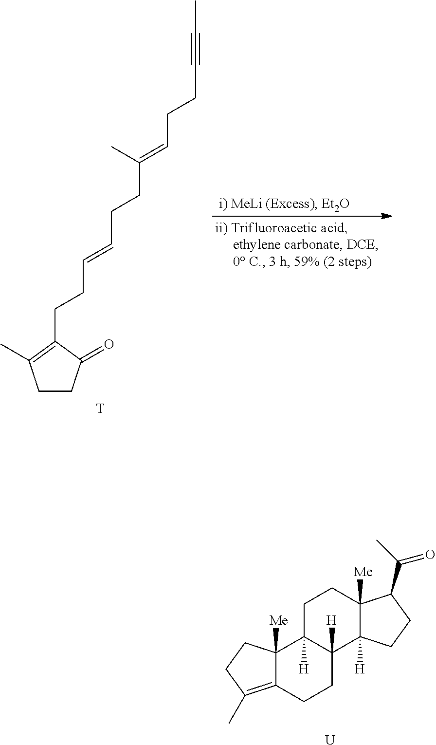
C12([Me])C(=C(C)CC1)CCC1([H])C2([H])CCC2([Me])C1([H])CCC2C(C)=O.[U].C1CC(=O)C(CCC=CCCC(=CCCC#CC)C)=C1C.[T]
